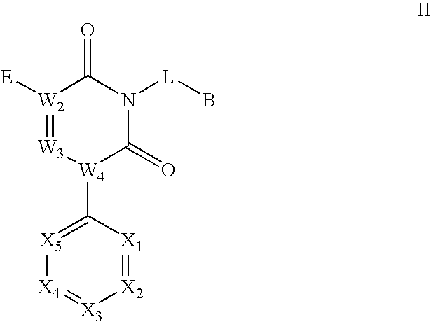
[W2]1([E])=[W3][W4](C2=[X5][X4]=[X3][X2]=[X1]2)C(=O)N([L]B)C1=O
